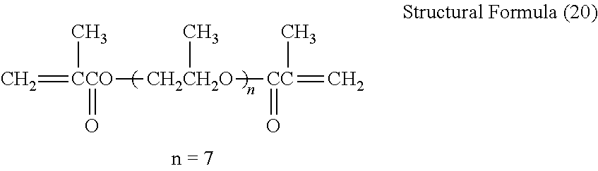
C=[CCO](C)(=O)[CH2CH2O]([CC](=C)(C)=O)C
